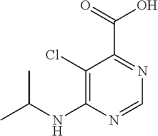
C1(Cl)=C(NC(C)C)N=CN=C1C(=O)O
